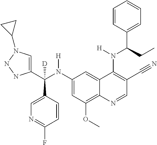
C1(N(C(C2=CN(C3CC3)NN2)(C2=CN=C(F)C=C2)[D])[H])=CC(OC)=C2C(=C1)C(N(C(C1=CC=CC=C1)CC)[H])=C(C#N)C=N2
